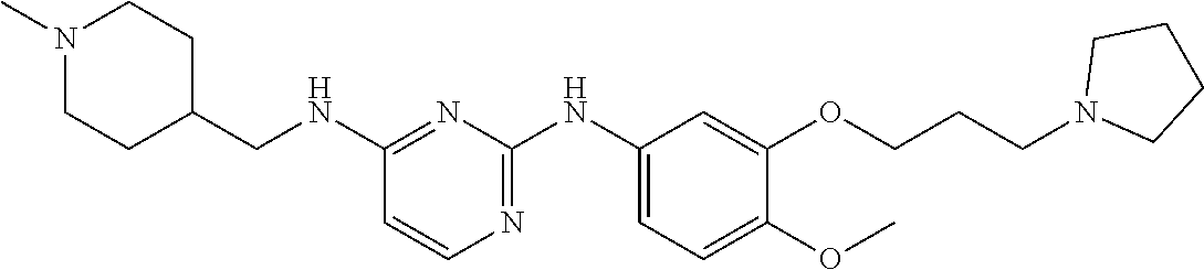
C1(NCC2CCN(C)CC2)=NC(NC2=CC=C(OC)C(OCCCN3CCCC3)=C2)=NC=C1
